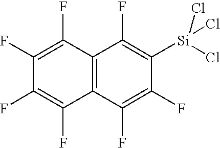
C12=C(C(F)=C(F)C(F)=C1F)C(F)=C([Si](Cl)(Cl)Cl)C(F)=C2F
